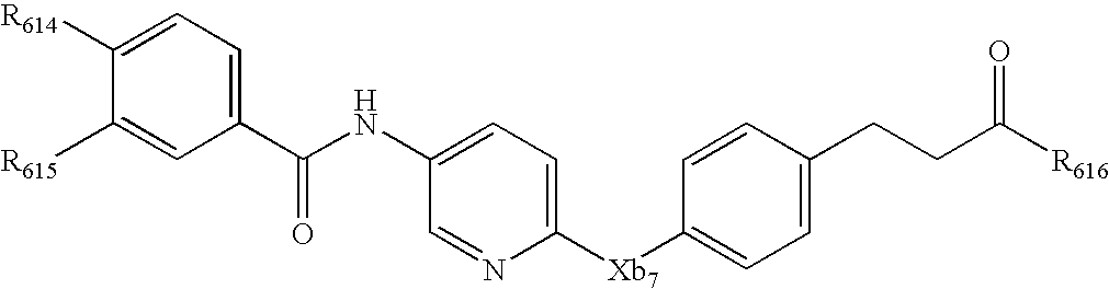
C1([R615])=CC(C(NC2=CC=C([Xb7]C3=CC=C(CCC([R616])=O)C=C3)N=C2)=O)=CC=C1[R614]
